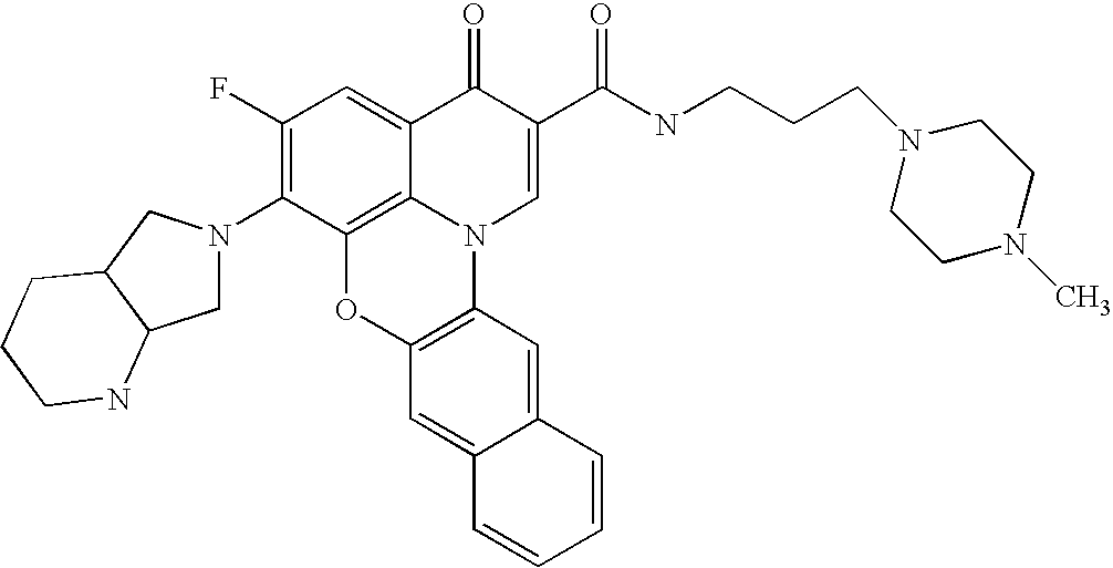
C1(F)=C(N2CC3C(C2)CCCN3)C2=C3C(=C1)C(=O)C(C(=O)NCCCN1CCN(C)CC1)=CN3C1=C(O2)C=C2C(=C1)C=CC=C2
